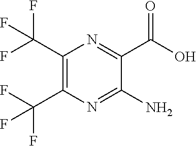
C1(C(F)(F)F)=C(C(F)(F)F)N=C(N)C(C(=O)O)=N1
